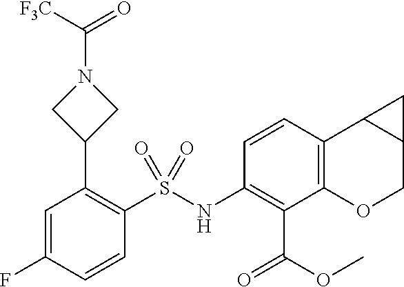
C1(C2=C(S(NC3=C(C(=O)OC)C4=C(C=C3)C3C(CO4)C3)(=O)=O)C=CC(F)=C2)CN(C(=O)[F3C])C1
